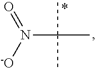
C(C)(N([-O])=O)(C)C
